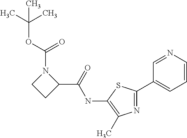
C1(C(=O)NC2=C(C)N=C(C3=CC=CN=C3)S2)N(C(=O)OC(C)(C)C)CC1
